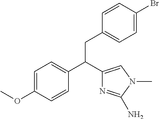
C1=C(OC)C=CC(C(C2=CN(C)C(N)=N2)CC2=CC=C(Br)C=C2)=C1
